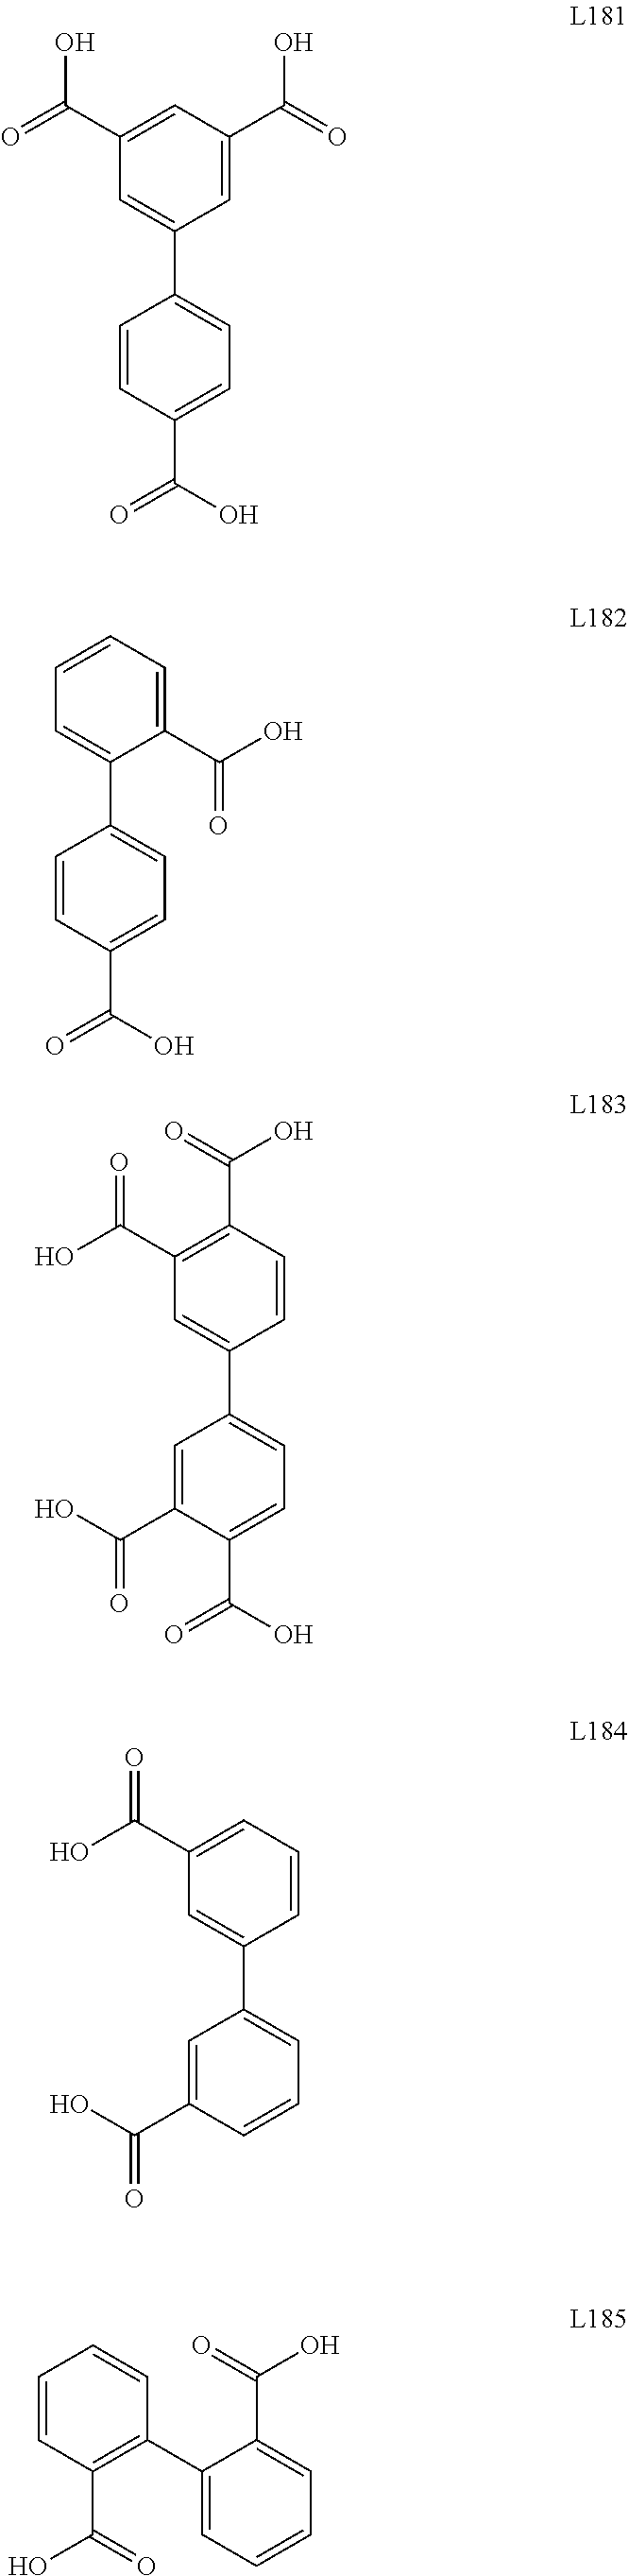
C1=C(C2=CC=C(C(O)=O)C=C2)C=C(C(O)=O)C=C1C(O)=O.C1=C(C2=CC=C(C(O)=O)C=C2)C(C(=O)O)=CC=C1.C1=C(C2=CC=C(C(O)=O)C(C(=O)O)=C2)C=CC(C(O)=O)=C1C(O)=O.C1=C(C2=CC=CC(C(=O)O)=C2)C=CC=C1C(O)=O.C1=CC(C(O)=O)=C(C2=CC=CC=C2C(O)=O)C=C1
